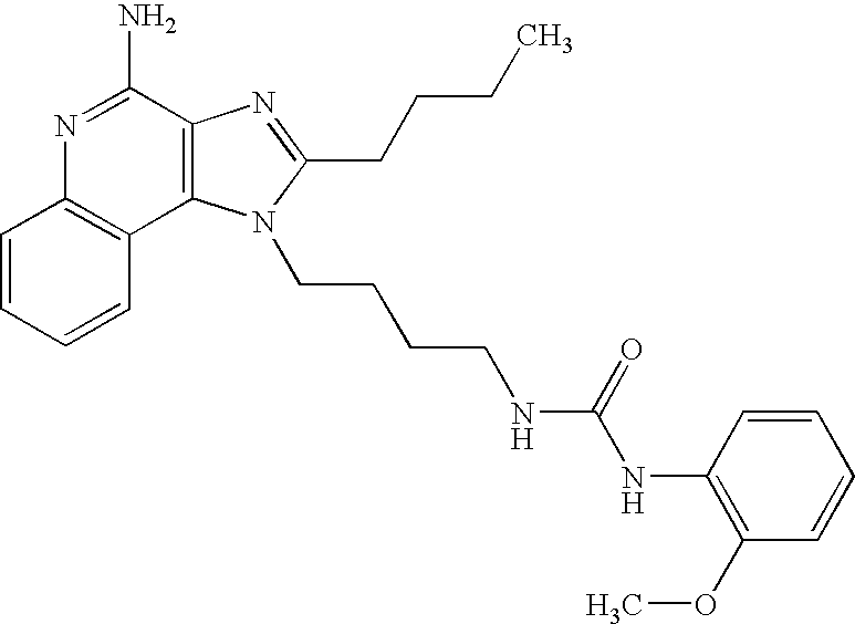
C1=CC=CC2=C1N=C(N)C1=C2N(CCCCNC(NC2=C(OC)C=CC=C2)=O)C(CCCC)=N1
